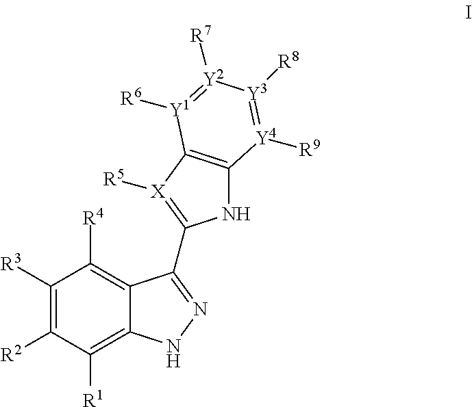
N1C2=C([X]([R5])=C1C1=NNC3=C([R1])C([R2])=C([R3])C([R4])=C31)[Y1]([R6])=[Y2]([R7])[Y3]([R8])=[Y4]2[R9]
